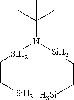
N(C(C)(C)C)([Si]CC[Si])[Si]CC[Si]
